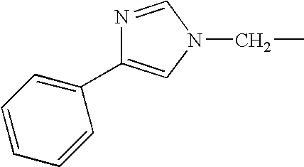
N1=CN(CC)C=C1C1=CC=CC=C1
